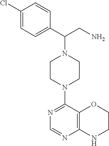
C1(Cl)=CC=C(C(CN)N2CCN(C3=NC=NC4=C3OCCN4)CC2)C=C1
